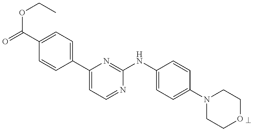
N1(C2=CC=C(NC3=NC(C4=CC=C(C(=O)OCC)C=C4)=CC=N3)C=C2)CCOCC1
